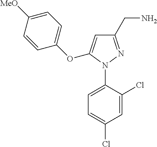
C1=C(N2N=C(CN)C=C2OC2=CC=C([MeO])C=C2)C(Cl)=CC(Cl)=C1
